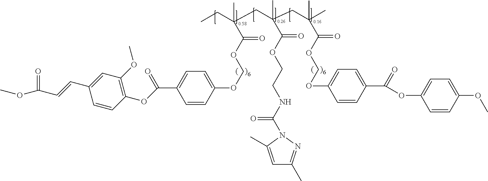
C1=CC(OCOC(C(C)(CC(C)(C(OCCNC(N2N=C(C)C=C2C)=O)=O)CC(C)(C)C(OCOC2=CC=C(C(=O)OC3=CC=C(OC)C=C3)C=C2)=O)CC)=O)=CC=C1C(OC1=C(OC)C=C(C=CC(OC)=O)C=C1)=O
